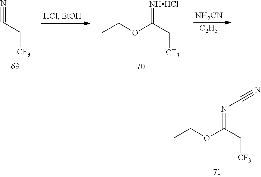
N#CC[CF3].CCOC(C[CF3])=[NHHCl].[NH2CN].[C2H5].CCOC(C[CF3])=NC#N
